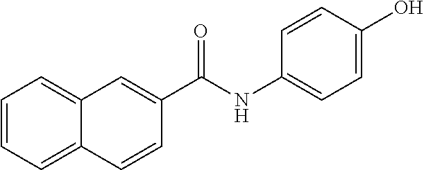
C1=CC=C2C(=C1)C=C(C(NC1=CC=C(O)C=C1)=O)C=C2
